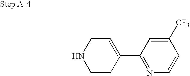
C1(C2=CCNCC2)=NC=CC([CF3])=C1
